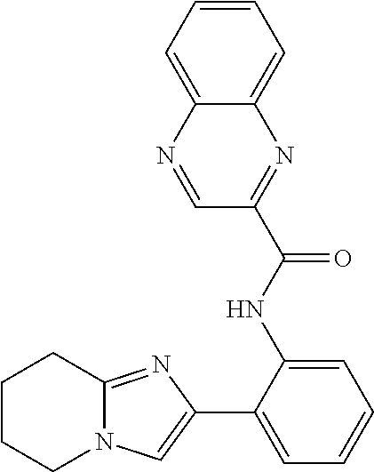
C1CCN2C(=NC(C3=CC=CC=C3NC(C3=NC4=CC=CC=C4N=C3)=O)=C2)C1
